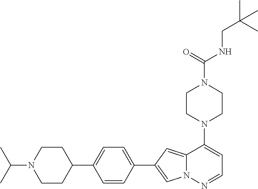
N1(C2=CC=NN3C2=CC(C2=CC=C(C4CCN(C(C)C)CC4)C=C2)=C3)CCN(C(NCC(C)(C)C)=O)CC1
